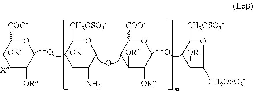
C1([OR])C(N)COC([CH2OSO3-])C1.O.C1([OR])C([OR])COC([COO-])C1.O.C1([OR])C([CH2OSO3-])OC([CH2OSO3-])C1.O.C1([OR])C([OR])COC([COO-])C1[X]
